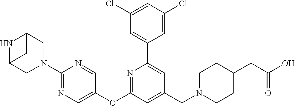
C1(Cl)=CC(Cl)=CC(C2=CC(CN3CCC(CC(O)=O)CC3)=CC(OC3=CN=C(N4CC5NC(C5)C4)N=C3)=N2)=C1
